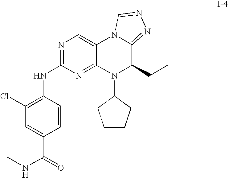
C1(Cl)=C(NC2=NC=C3C(=N2)N(C2CCCC2)C(CC)C2=NN=CN32)C=CC(C(=O)NC)=C1
